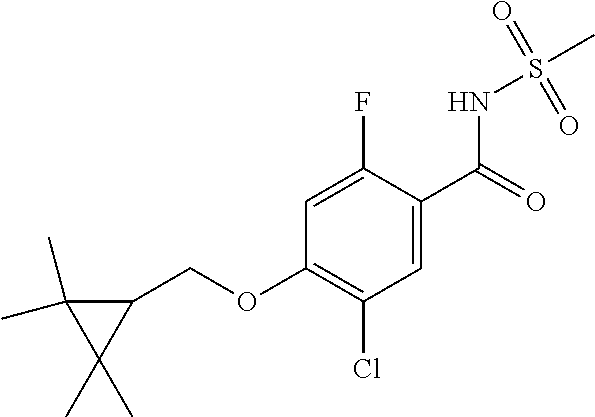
C1=C(C(NS(C)(=O)=O)=O)C(F)=CC(OCC2C(C)(C)C2(C)C)=C1Cl
